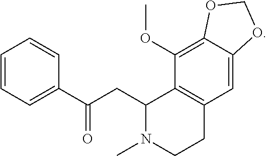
C1=CC=C(C(CC2N(C)CCC3=C2C(OC)=C2C(=C3)OCO2)=O)C=C1
